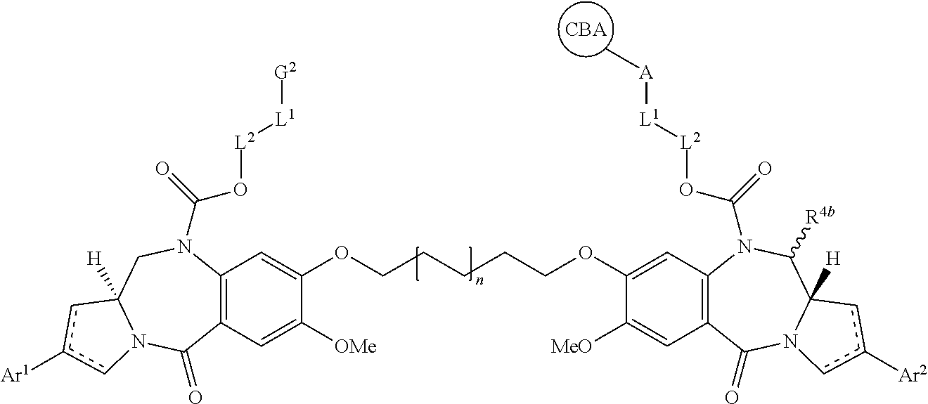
[CBA].C12=C(C=C([OMe])C(OCCCCCOC3=CC4=C(C=C3[MeO])C(=O)N3C([H])(C([R4b])N4C(=O)O[L2][L1][A]C)cc([Ar2])c3)=C1)C(=O)N1C([H])(CN2C(=O)O[L2][L1][G2])cc([Ar1])c1
